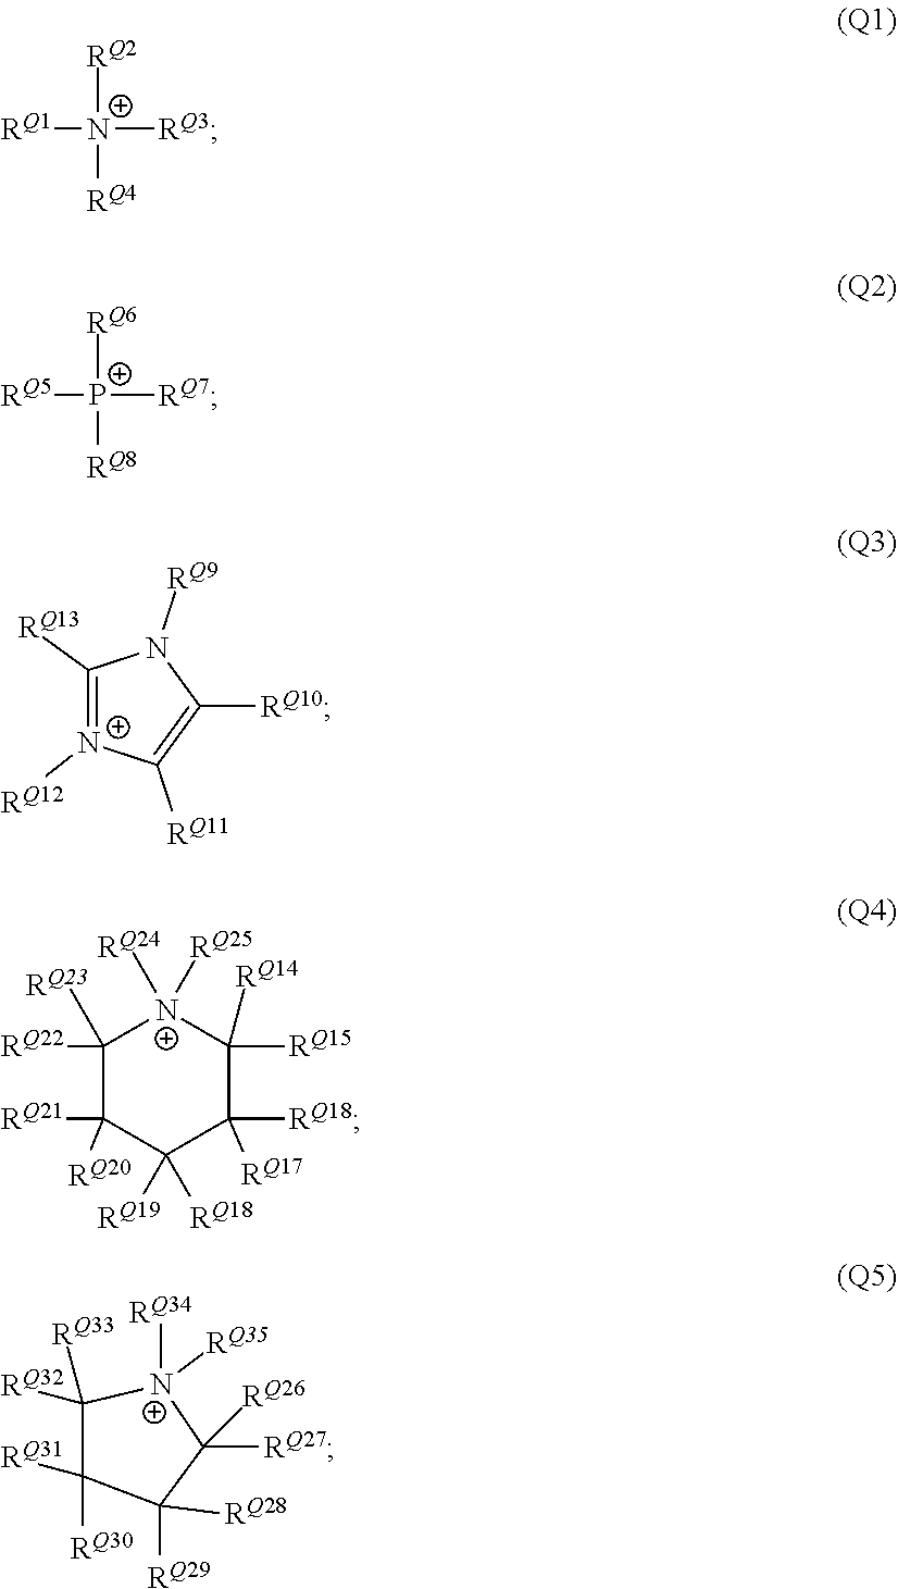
[RQ2][N+]([RQ4])([RQ1])[RQ3].[RQ6][P+]([RQ8])([RQ5])[RQ7].C1([RQ13])=[N+]([RQ12])C([RQ11])=C([RQ10])N1[RQ9].C1([RQ22])([RQ23])C([RQ21])([RQ20])C([RQ19])([RQ18])C([RQ18])([RQ17])C([RQ15])([RQ14])[N+]1([RQ25])[RQ24].C1([RQ33])([RQ32])C([RQ31])([RQ30])C([RQ29])([RQ28])C([RQ26])([RQ27])[N+]1([RQ35])[RQ34]
